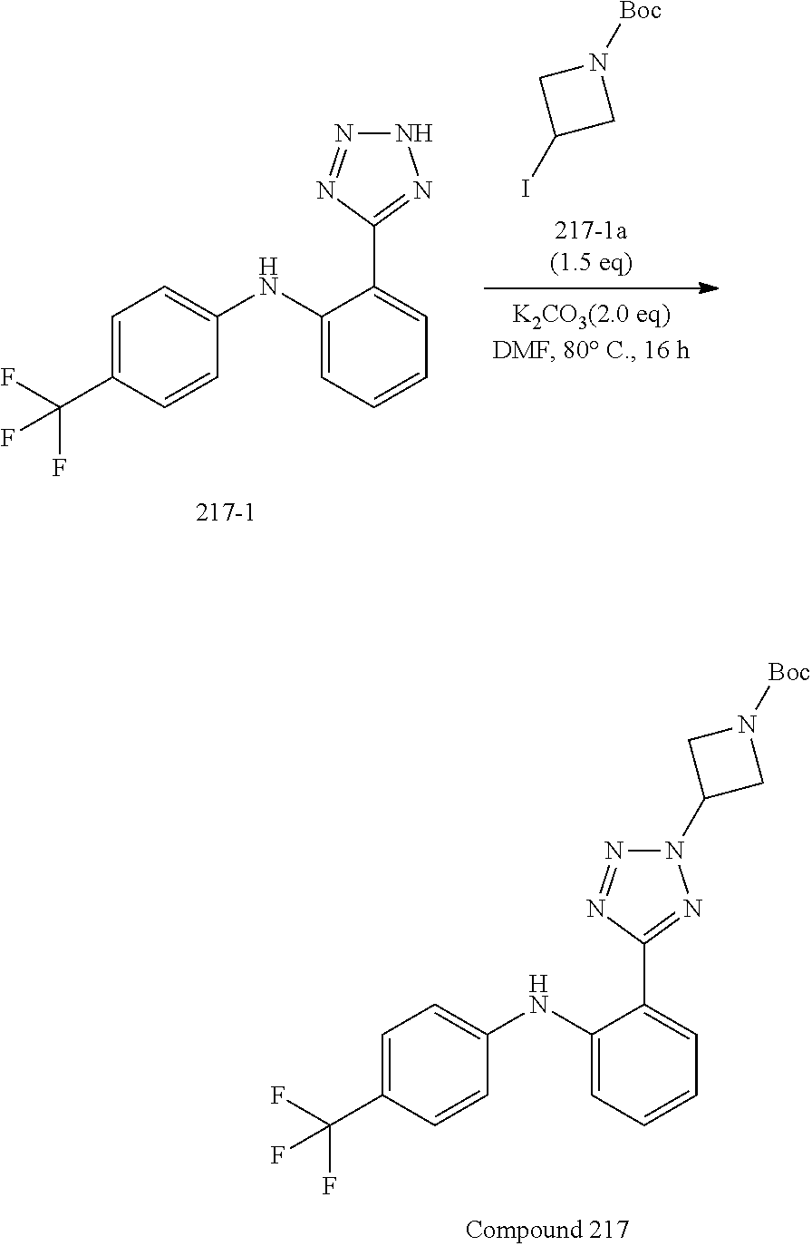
C1=C(C(F)(F)F)C=CC(NC2=CC=CC=C2C2=NNN=N2)=C1.C1(I)CN([Boc])C1.C1=C(C(F)(F)F)C=CC(NC2=CC=CC=C2C2=NN(C3CN([Boc])C3)N=N2)=C1
